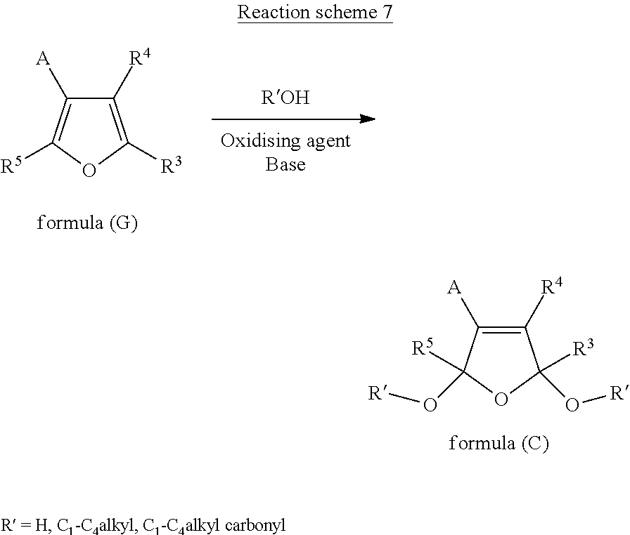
C1([R4])=C([A])C([R5])(O[R])OC1([R3])O[R].C1([R4])=C([R3])OC([R5])=C1[A]
